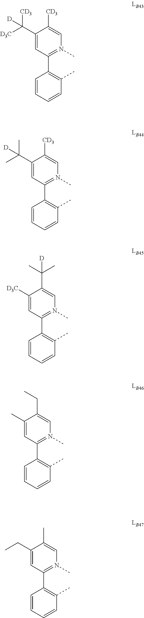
C1(C([D3C])([CD3])[D])=CC(C2=C(C)C=CC=C2)=N(C)C=C1[CD3].C1(C(C)(C)[D])=CC(C2=C(C)C=CC=C2)=N(C)C=C1[CD3].C1([D3C])=CC(C2=C(C)C=CC=C2)=N(C)C=C1C(C)(C)[D].C1(C)=CC(C2=C(C)C=CC=C2)=N(C)C=C1CC.C1(CC)=CC(C2=C(C)C=CC=C2)=N(C)C=C1C
